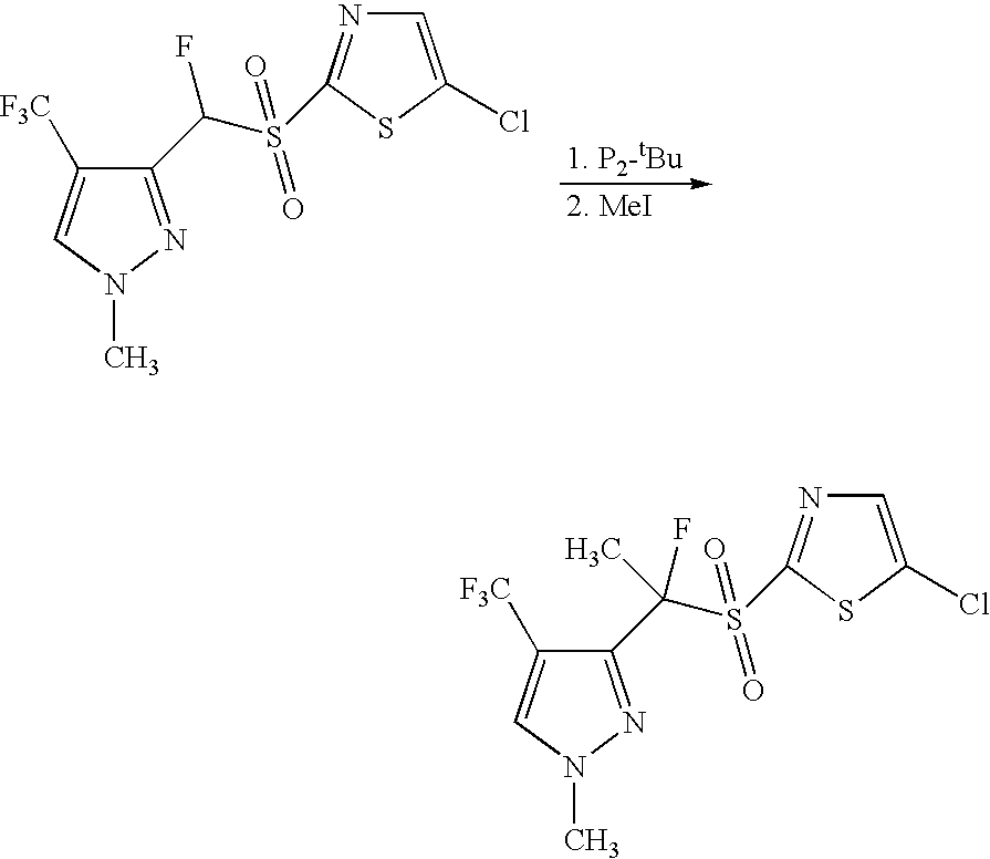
C1(C(S(C2=NC=C(Cl)S2)(=O)=O)F)=NN(C)C=C1[F3C].C1(C(S(C2=NC=C(Cl)S2)(=O)=O)(C)F)=NN(C)C=C1[F3C]
